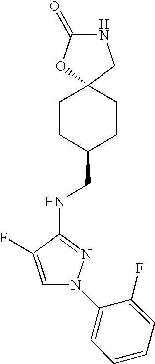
C1CC(CNC2=NN(C3=CC=CC=C3F)C=C2F)CCC12OC(=O)NC2
